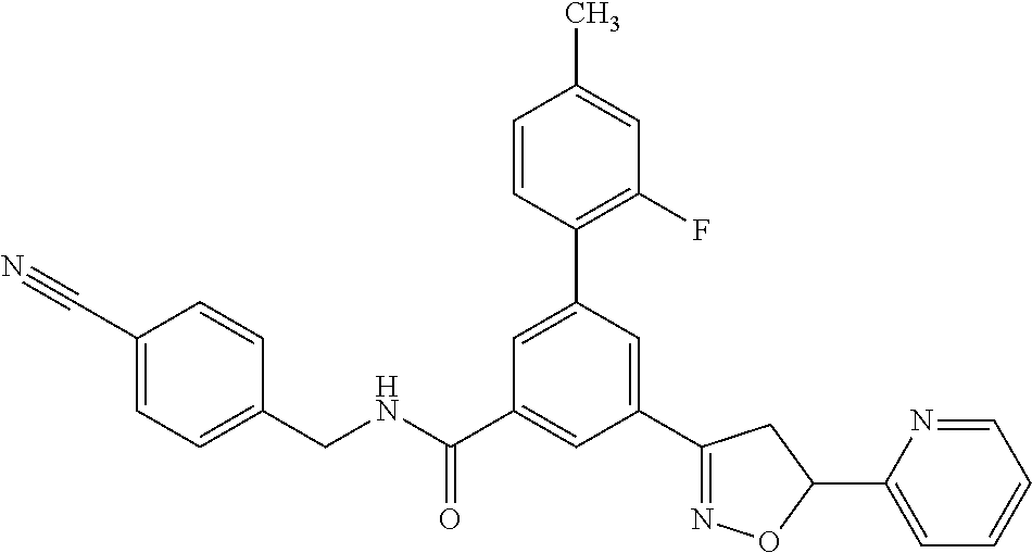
C(NC(C1=CC(C2=NOC(C3=CC=CC=N3)C2)=CC(C2=C(F)C=C(C)C=C2)=C1)=O)C1=CC=C(C#N)C=C1
